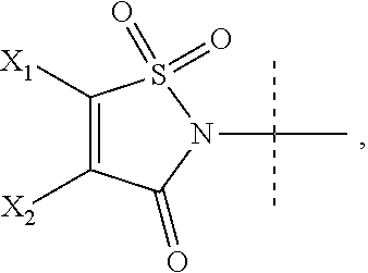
C1([X1])=C([X2])C(=O)N(C(C)(C)C)S1(=O)=O
